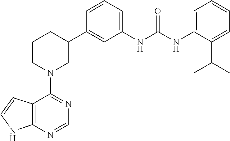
C12=C(N=CN=C1N1CC(C3=CC(NC(NC4=CC=CC=C4C(C)C)=O)=CC=C3)CCC1)NC=C2
